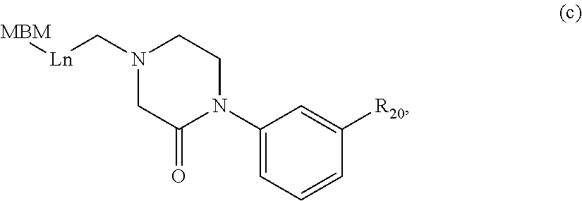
N1(C[Ln][MBM])CC(=O)N(C2=CC=CC([R20])=C2)CC1
